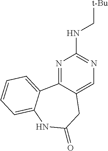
N1=C2C(=CN=C1NC[t-Bu])CC(=O)NC1=CC=CC=C21
